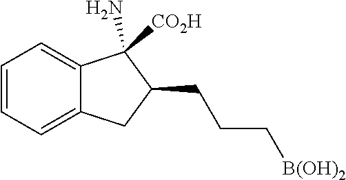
[B(OH)2]CCCC1C([CO2H])(N)C2=CC=CC=C2C1
